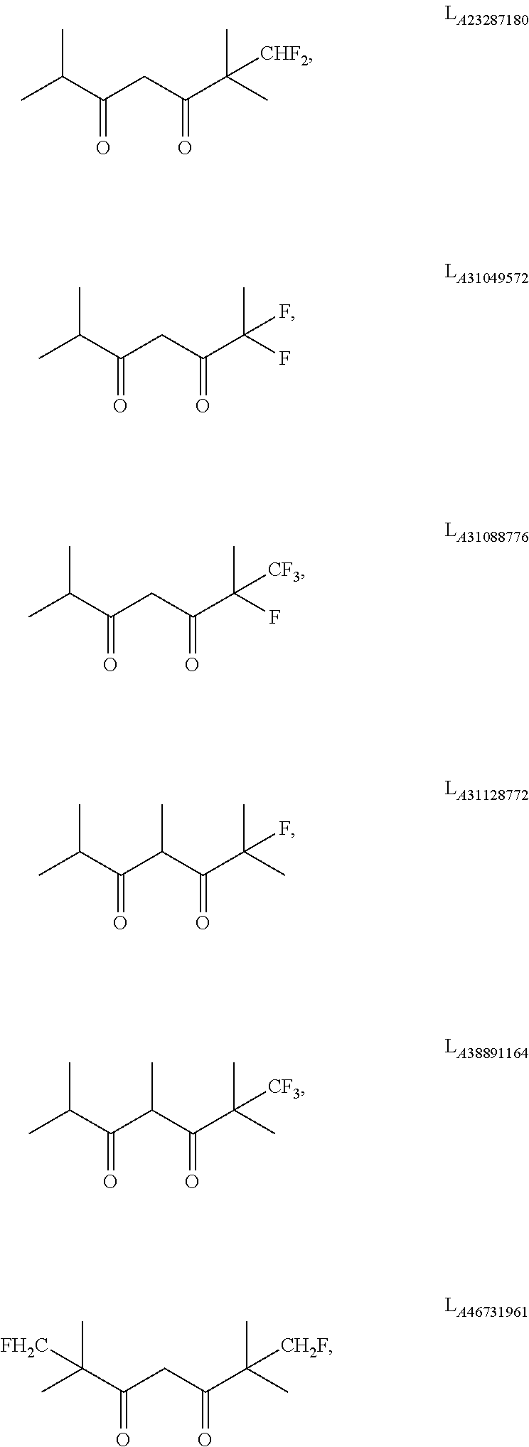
CC(C(CC(C(C)(C)[CHF2])=O)=O)C.C(C(CC(C(F)(C)F)=O)=O)(C)C.CC(C(CC(C(F)(C)[CF3])=O)=O)C.CC(C(C(C(C(C)(C)F)=O)C)=O)C.CC(C(C(C(C(C)(C)[CF3])=O)C)=O)C.CC(C(CC(C(C)(C)[CH2F])=O)=O)(C)[FH2C]
